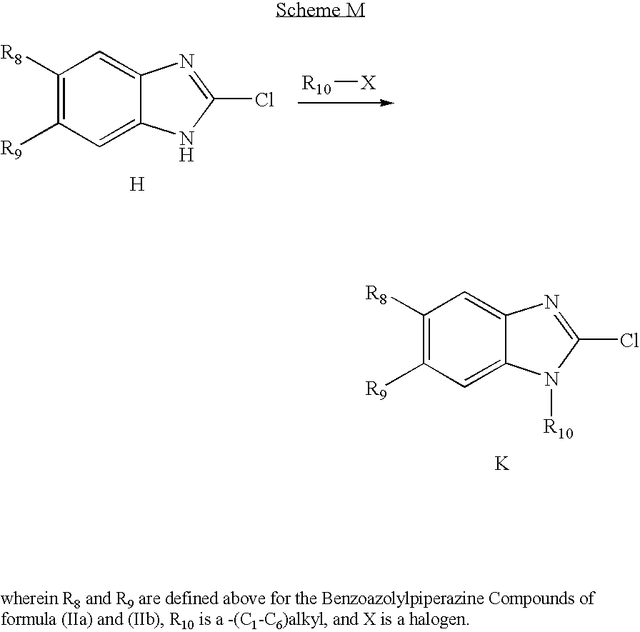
C1([R8])=C([R9])C=C2C(=C1)N=C(Cl)N2.[H].[R10][X].C1([R8])=C([R9])C=C2C(=C1)N=C(Cl)N2[R10].[K]
